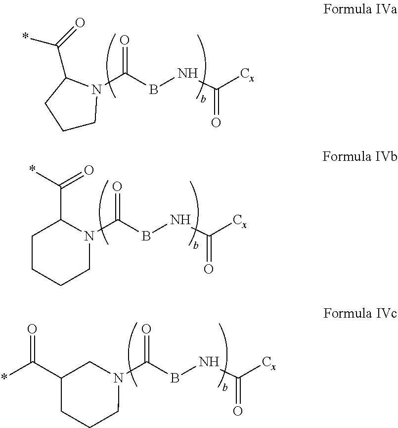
O=C(BNC([Cx])=O)N1CCCC1C(=O)*.O=C(BNC([Cx])=O)N1C(C(*)=O)CCCC1.O=C(BNC([Cx])=O)N1CC(C(*)=O)CCC1
